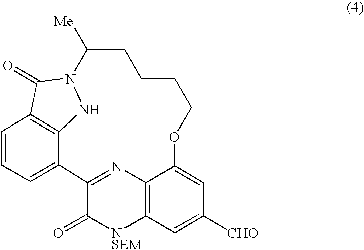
C12=NC3=C([NSEM]C1=O)C=C([CHO])C=C3OCCCCC([Me])N1NC3=C(C=CC=C23)C1=O
